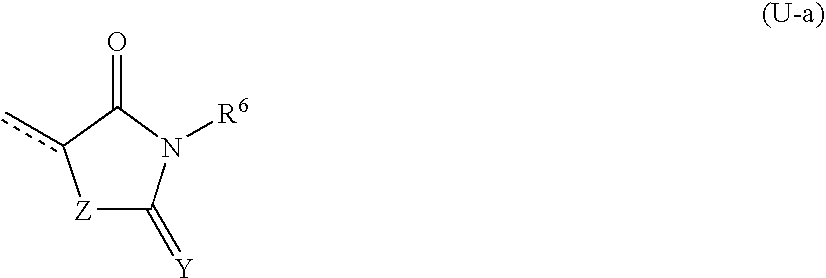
[Z]1C(=[Y])N([R6])C(=O)c1c
